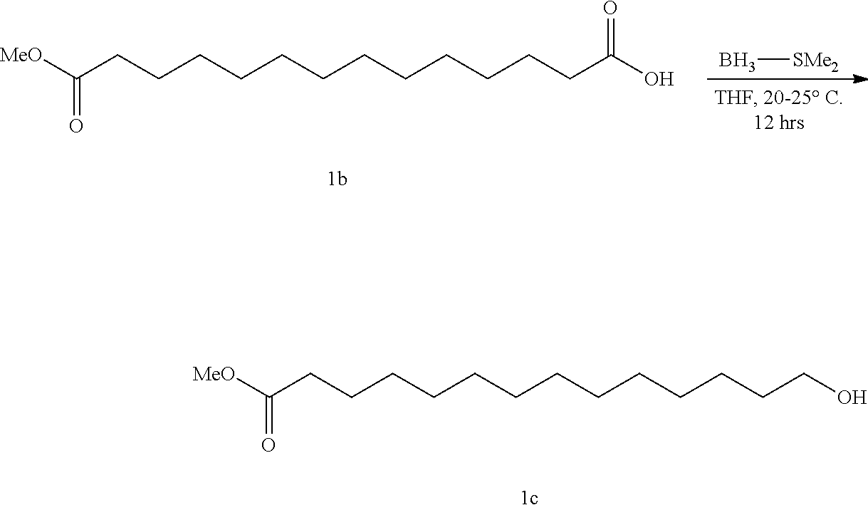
C(CCCCCCCCCO)CCCC([MeO])=O.C(CCCCCCCCC(O)=O)CCCC([MeO])=O.B[SMe2]
